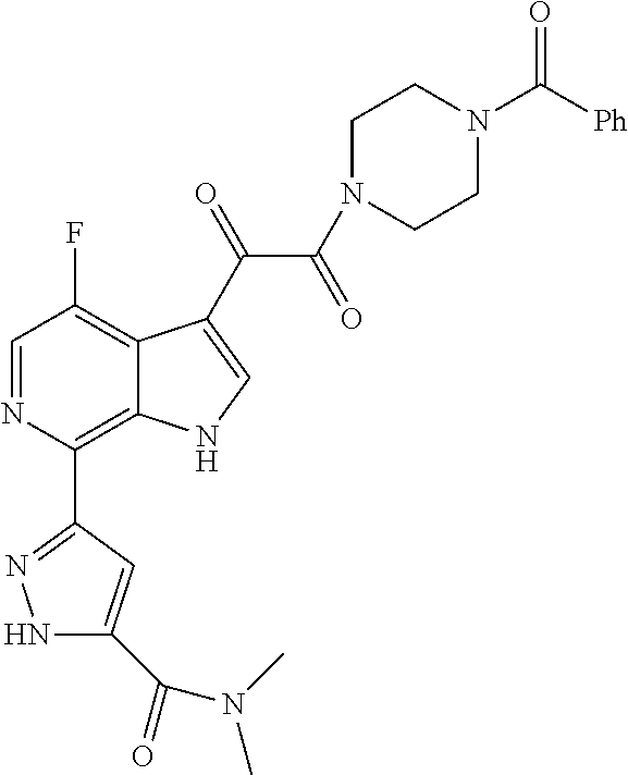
C1=NC(C2=NNC(C(=O)N(C)C)=C2)=C2C(=C1F)C(C(=O)C(N1CCN(C([Ph])=O)CC1)=O)=CN2
